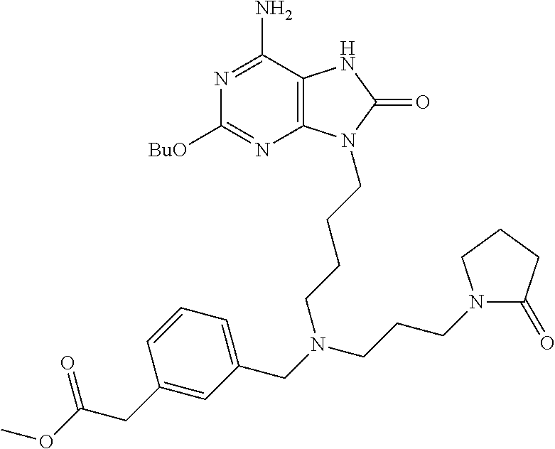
C12=C(C(N)=NC([BuO])=N1)NC(=O)N2CCCCN(CC1=CC=CC(CC(OC)=O)=C1)CCCN1C(=O)CCC1
